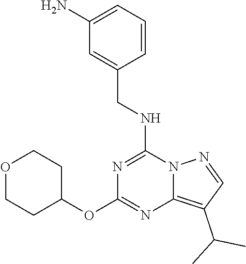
C1(N)=CC=CC(CNC2=NC(OC3CCOCC3)=NC3=C(C(C)C)C=NN23)=C1
